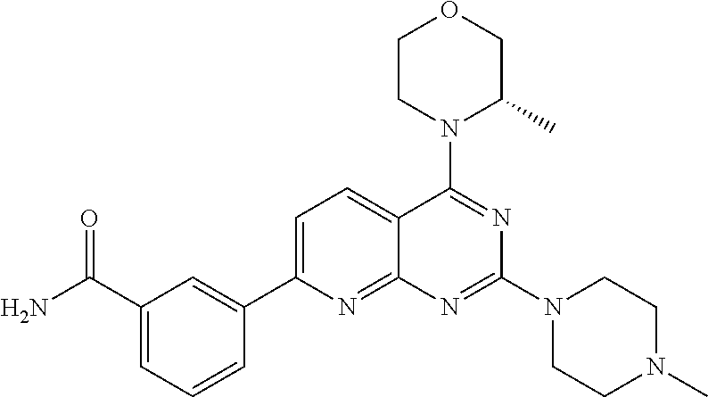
C1(C(=O)N)=CC=CC(C2=CC=C3C(=N2)N=C(N2CCN(C)CC2)N=C3N2C(C)COCC2)=C1
